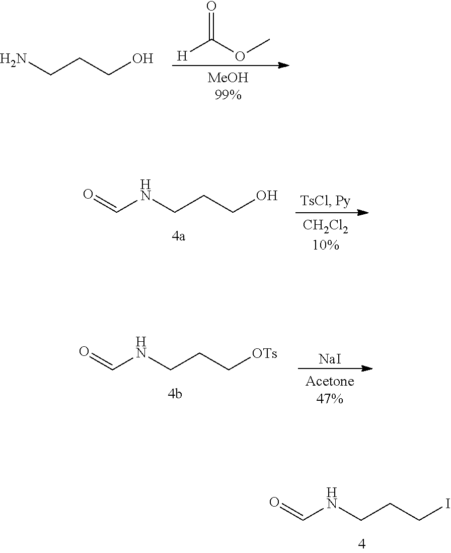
O=CNCCCI.O=C(OC)[H].NCCCO.O=CNCCCO.O=CNCCC[OTs].[NaI]
